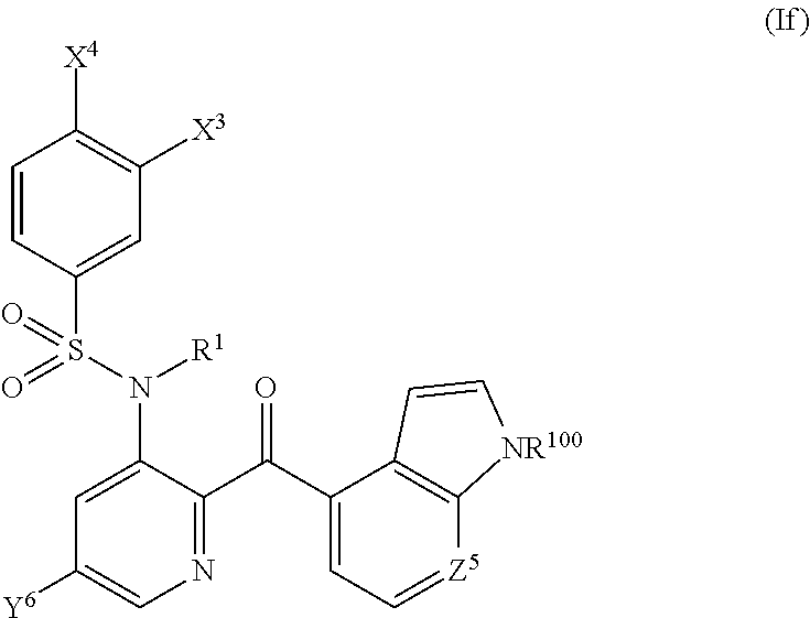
C1=C(N([R1])S(C2=CC([X3])=C([X4])C=C2)(=O)=O)C(C(C2=CC=[Z5]C3=C2C=C[NR100]3)=O)=NC=C1[Y6]
